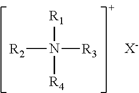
N([R3])([R2])([R1])[R4].[X-]
